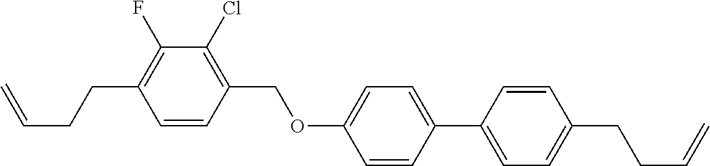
C1=CC(COC2=CC=C(C3=CC=C(CCC=C)C=C3)C=C2)=C(Cl)C(F)=C1CCC=C
